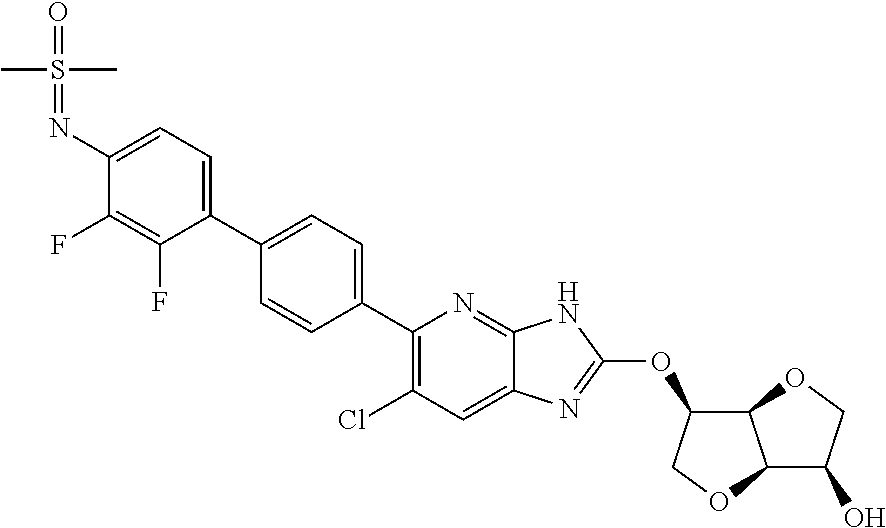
C1(N=S(=O)(C)C)=CC=C(C2=CC=C(C3=C(Cl)C=C4C(=N3)NC(OC3C5C(C(O)CO5)OC3)=N4)C=C2)C(F)=C1F
